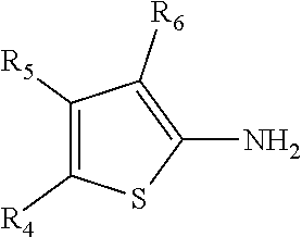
C1([R5])=C([R4])SC(N)=C1[R6]
